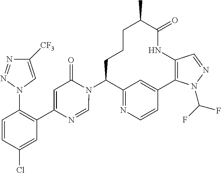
C12=NC=CC(=C1)C1=C(NC(=O)C(C)CCCC2N2C(=O)C=C(C3=C(N4C=C([CF3])N=N4)C=CC(Cl)=C3)N=C2)C=NN1C(F)F
